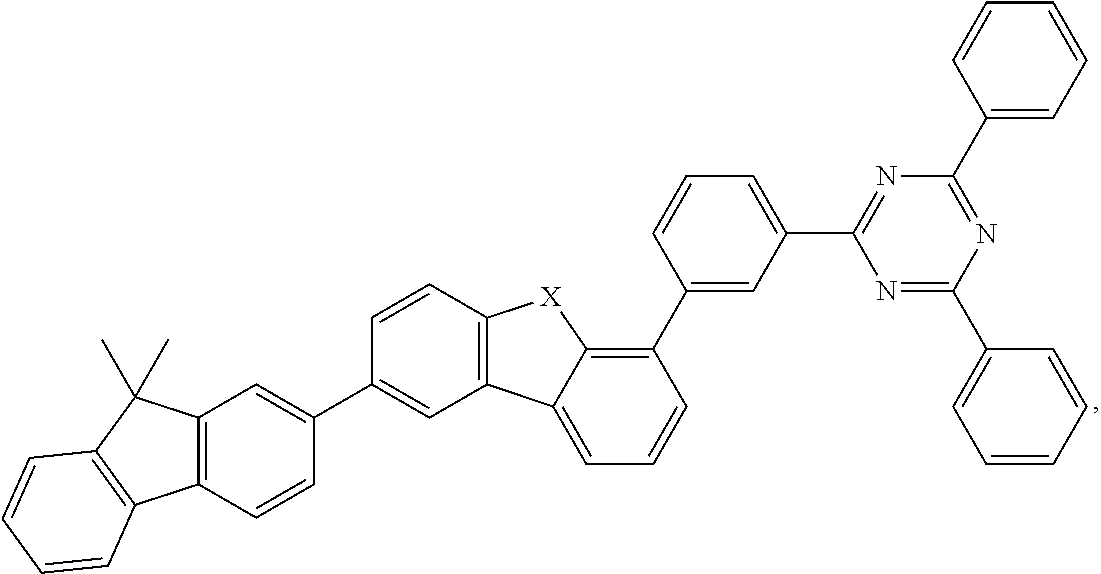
C12=C(C=CC(C3=CC4=C(C=C3)[X]C3=C(C5=CC(C6=NC(C7=CC=CC=C7)=NC(C7=CC=CC=C7)=N6)=CC=C5)C=CC=C43)=C1)C1=C(C2(C)C)C=CC=C1
